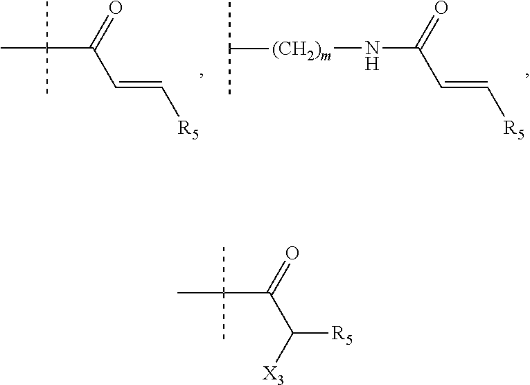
C([R5])(C(C(C)(C)C)=O)[X3].C(=C[R5])C(C(C)(C)C)=O.C(=C[R5])C(N[(CH2)m]C(C)C)=O
